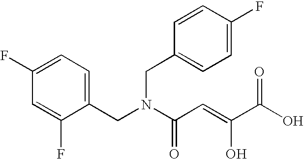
C1=C(F)C(CN(C(C=C(O)C(O)=O)=O)CC2=CC=C(F)C=C2)=CC=C1F
